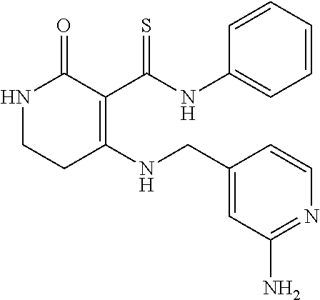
N1CCC(NCC2=CC(N)=NC=C2)=C(C(NC2=CC=CC=C2)=S)C1=O
